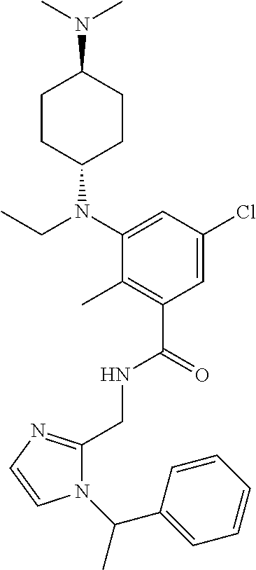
C1(CNC(C2=C(C)C(N(C3CCC(N(C)C)CC3)CC)=CC(Cl)=C2)=O)=NC=CN1C(C1=CC=CC=C1)C
